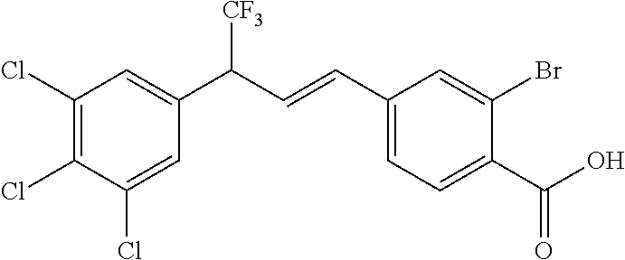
C1(Cl)=C(Cl)C(Cl)=CC(C(C=CC2=CC=C(C(=O)O)C(Br)=C2)[CF3])=C1
